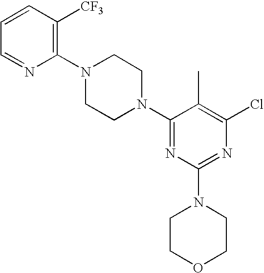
C1(N2CCN(C3=C([CF3])C=CC=N3)CC2)=NC(N2CCOCC2)=NC(Cl)=C1C
